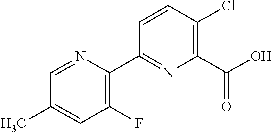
OC(C1=C(Cl)C=CC(C2=C(F)C=C(C)C=N2)=N1)=O
